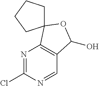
N1=C(Cl)N=CC2=C1C1(OC2O)CCCC1
